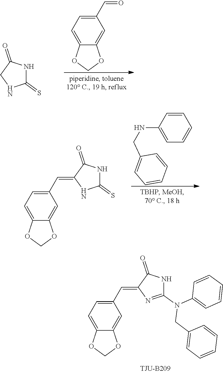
C1NC(=S)NC1=O.C1(C=O)=CC=C2C(=C1)OCO2.C1(C=C2NC(=S)NC2=O)=CC=C2C(=C1)OCO2.C1=CC(NCC2=CC=CC=C2)=CC=C1.C1(C=C2N=C(N(C3=CC=CC=C3)CC3=CC=CC=C3)NC2=O)=CC=C2C(=C1)OCO2
